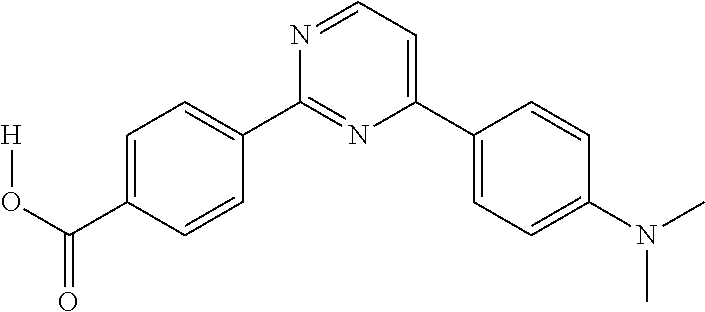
C1=C(C(O[H])=O)C=CC(C2=NC(C3=CC=C(N(C)C)C=C3)=CC=N2)=C1
